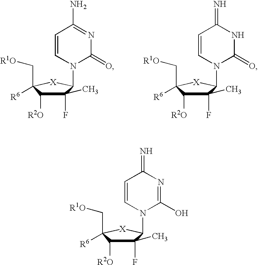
C1(F)(C)C([R2O])C(C[R1O])([R6])[X]C1N1C=CC(N)=NC1=O.C1(F)(C)C([R2O])C(C[R1O])([R6])[X]C1N1C=CC(=N)NC1=O.C1(F)(C)C([R2O])C(C[R1O])([R6])[X]C1N1C=CC(=N)N=C1O
